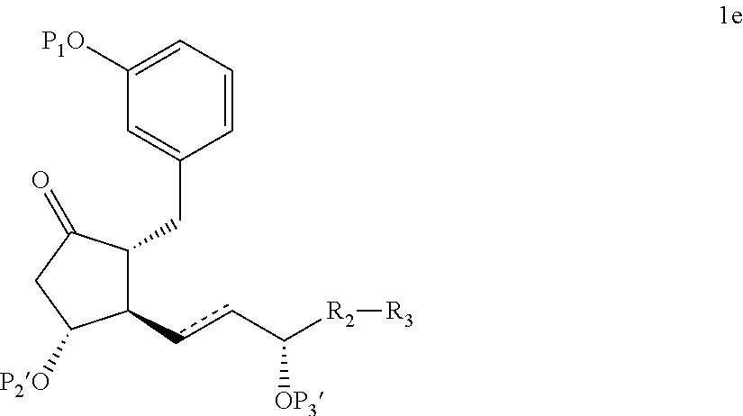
C1(CC2=CC([P1O])=CC=C2)C(ccC([R2][R3])[OP3])C([P2O])CC1=O
